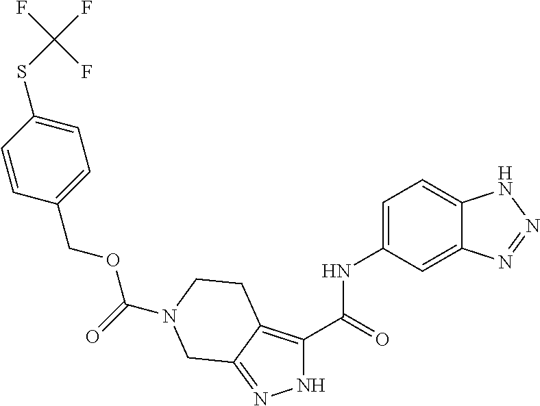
N1C(C(=O)NC2=CC=C3C(=C2)N=NN3)=C2C(=N1)CN(C(=O)OCC1=CC=C(SC(F)(F)F)C=C1)CC2
